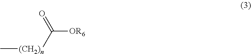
C([OR6])(=O)[(CH2)n]C
